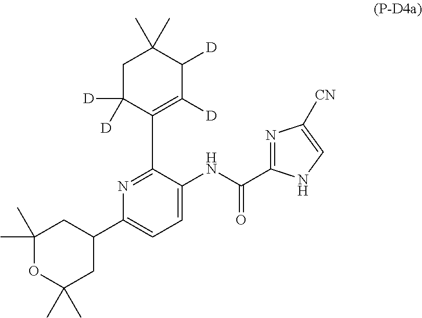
N1=C(C2=C([D])C([D])C(C)(C)CC2([D])[D])C(NC(C2=NC([CN])=CN2)=O)=CC=C1C1CC(C)(C)OC(C)(C)C1
